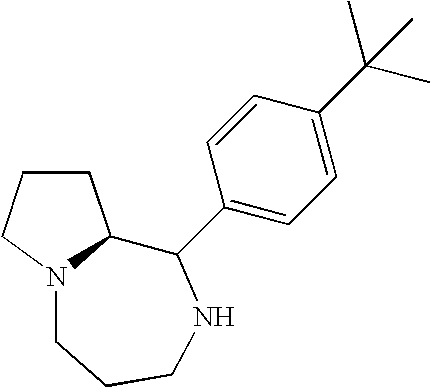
C1CCN2C1C(C1=CC=C(C(C)(C)C)C=C1)NCCC2
